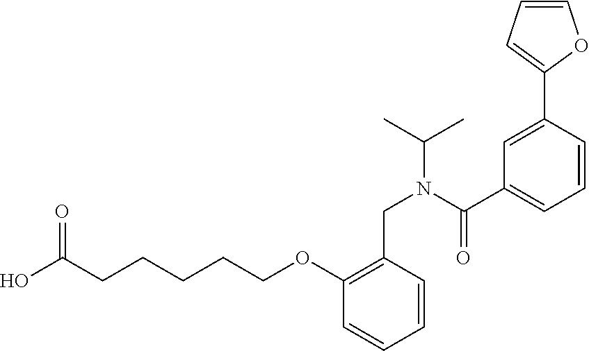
C(CCCOC1=C(CN(C(C)C)C(C2=CC=CC(C3=CC=CO3)=C2)=O)C=CC=C1)CC(O)=O
